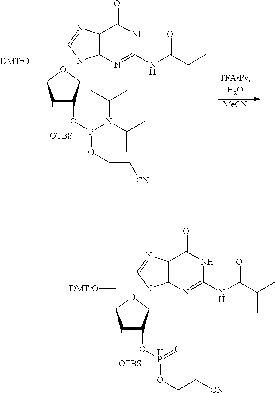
[DMTrO]CC1C([OTBS])C(OP(OCC[CN])N(C(C)C)C(C)C)C(N2C3=C(N=C2)C(=O)NC(NC(C(C)C)=O)=N3)O1.[MeCN].[DMTrO]CC1C([OTBS])C(O[HP](OCC[CN])=O)C(N2C3=C(N=C2)C(=O)NC(NC(C(C)C)=O)=N3)O1
